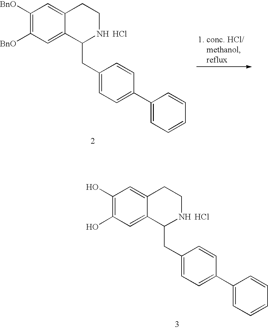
C1([BnO])=C([BnO])C=C2C(=C1)CCNC2CC1=CC=C(C2=CC=CC=C2)C=C1.Cl.C1(O)=C(O)C=C2C(=C1)CCNC2CC1=CC=C(C2=CC=CC=C2)C=C1.Cl
